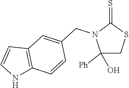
C1(O)([Ph])CSC(=S)N1CC1=CC2=C(C=C1)NC=C2
